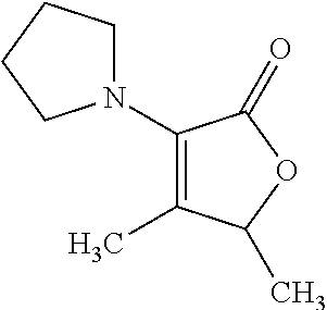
N1(C2=C(C)C(C)OC2=O)CCCC1
